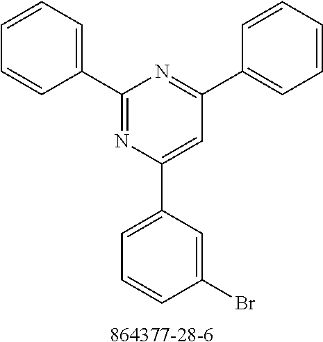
C1(C2=CC=CC=C2)=NC(C2=CC=CC(Br)=C2)=CC(C2=CC=CC=C2)=N1.[864377-28-6]
